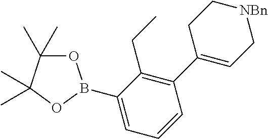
C1(B2OC(C)(C)C(C)(C)O2)=CC=CC(C2=CC[NBn]CC2)=C1CC
